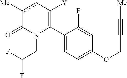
C1(C2=C([Y])cc([Me])C(=O)N2CC(F)F)=CC=C(OCC#C[Me])C=C1F
